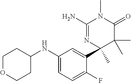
C1(N)=NC(C)(C2=CC(NC3CCOCC3)=CC=C2F)C(C)(C)C(=O)N1C
